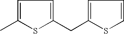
C1=C(C)SC(CC2=CC=CS2)=C1
